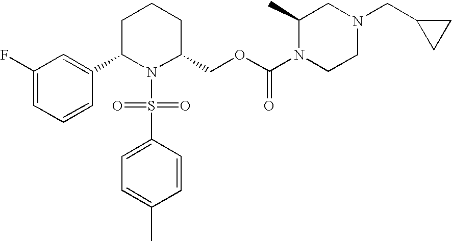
C1(F)=CC=CC(C2N(S(=O)(=O)C3=CC=C(C)C=C3)C(COC(N3CCN(CC4CC4)CC3C)=O)CCC2)=C1
